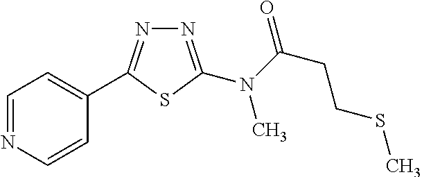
N1=C(N(C(CCSC)=O)C)SC(C2=CC=NC=C2)=N1
